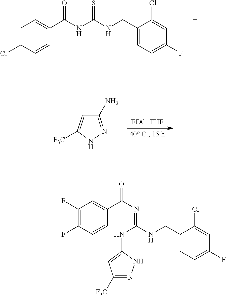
C1=CC(Cl)=CC=C1C(NC(NCC1=CC=C(F)C=C1Cl)=S)=O.C1(N)=NNC([F3C])=C1.C1=CC(F)=C(F)C=C1C(N=C(NC1=CC([F3C])=NN1)NCC1=CC=C(F)C=C1Cl)=O
